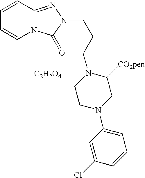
C1=CC2=NN(CCCN3CCN(C4=CC=CC(Cl)=C4)CC3[CO2pen])C(=O)N2C=C1.[C2H2O4]
